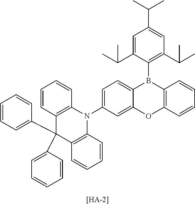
C12=CC=C(N3C4=C(C(C5=CC=CC=C5)(C5=CC=CC=C5)C5=C3C=CC=C5)C=CC=C4)C=C1OC1=C(B2C2=C(C(C)C)C=C(C(C)C)C=C2C(C)C)C=CC=C1.[[HA-2]]
